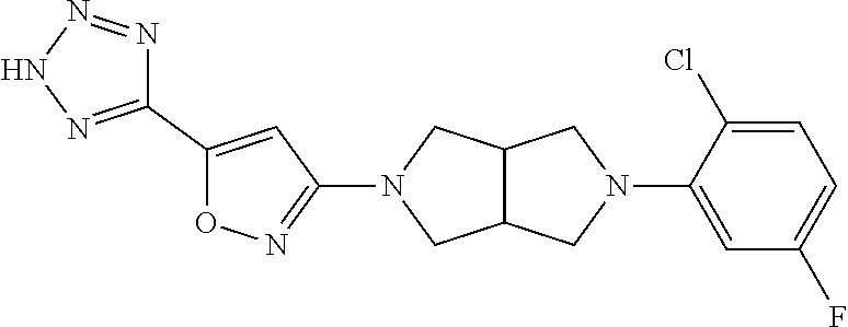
C12C(CN(C3=NOC(C4=NNN=N4)=C3)C1)CN(C1=CC(F)=CC=C1Cl)C2
